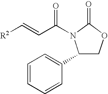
C1(C2=CC=CC=C2)COC(=O)N1C(C=C[R2])=O
